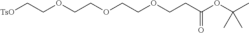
[TsO]CCOCCOCCOCCC(OC(C)(C)C)=O
